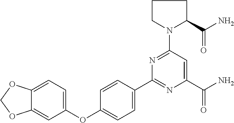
C1(C2=CC=C(OC3=CC=C4C(=C3)OCO4)C=C2)=NC(C(N)=O)=CC(N2C(C(N)=O)CCC2)=N1
